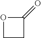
C1CC(=O)O1
